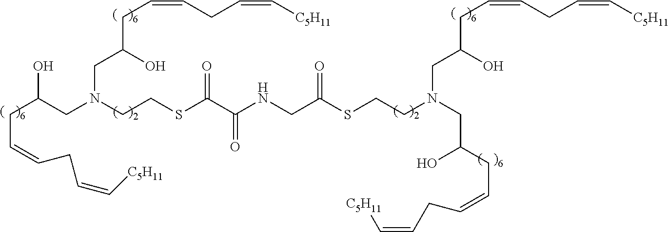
C(CN(CC(O)CC=CCC=C[C5H11])CCSC(=O)CNC(C(=O)SCCN(CC(O)CC=CCC=C[C5H11])CC(O)CC=CCC=C[C5H11])=O)(O)CC=CCC=C[C5H11]
